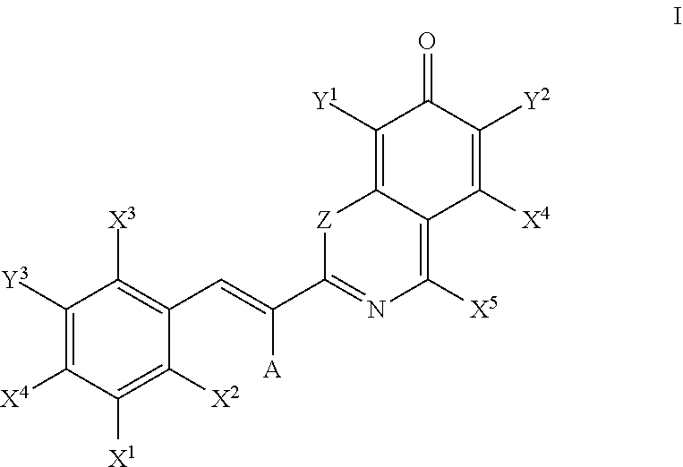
C1([Y3])=C([X4])C([X1])=C([X2])C(C=C([A])C2=NC([X5])=C3C(=C([Y1])C(=O)C([Y2])=C3[X4])[Z]2)=C1[X3]
